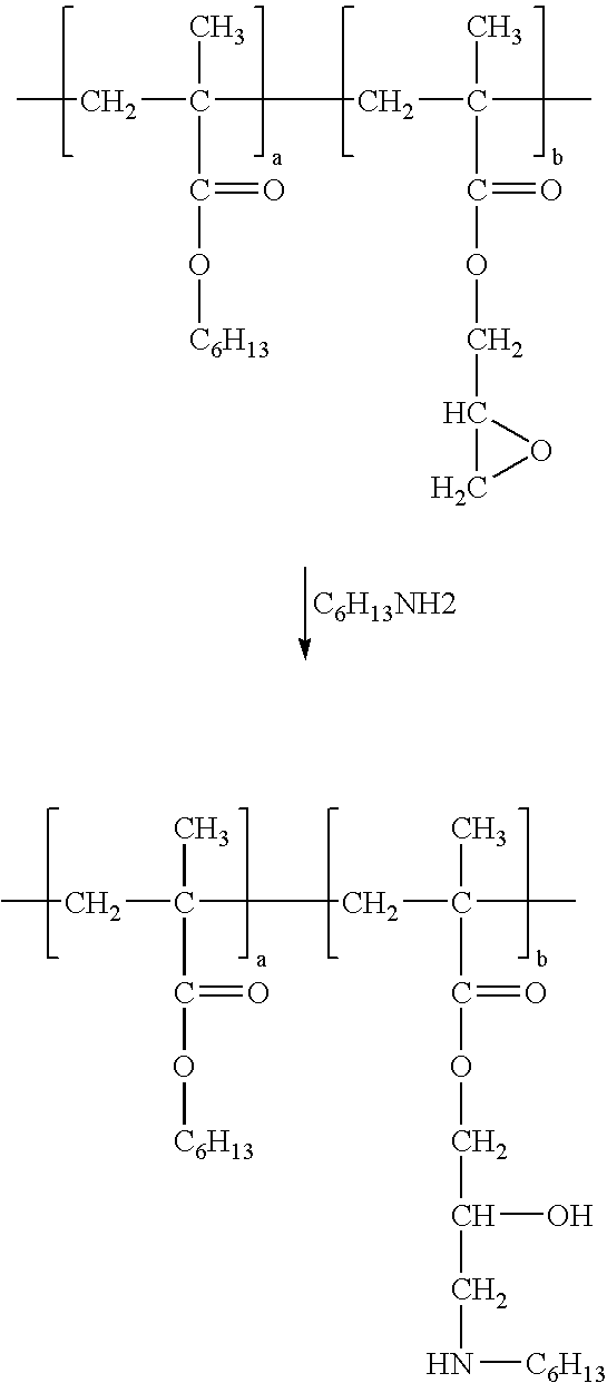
CCC(CC(C)(C)C(OCC(CN[C6H13])O)=O)(C)C(O[C6H13])=O.CCC(CC(C)(C)C(OCC1CO1)=O)(C)C(O[C6H13])=O
